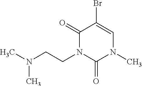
C1(=O)N(CCN(C)C)C(=O)N(C)C=C1Br
